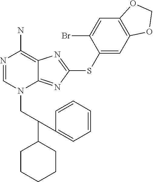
N1=CN(CC(C2CCCCC2)C2=CC=CC=C2)C2=NC(SC3=CC4=C(C=C3Br)OCO4)=NC2=C1N
